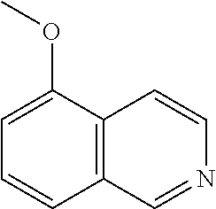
C1=CC2=C(C(OC)=C1)C=CN=C2
